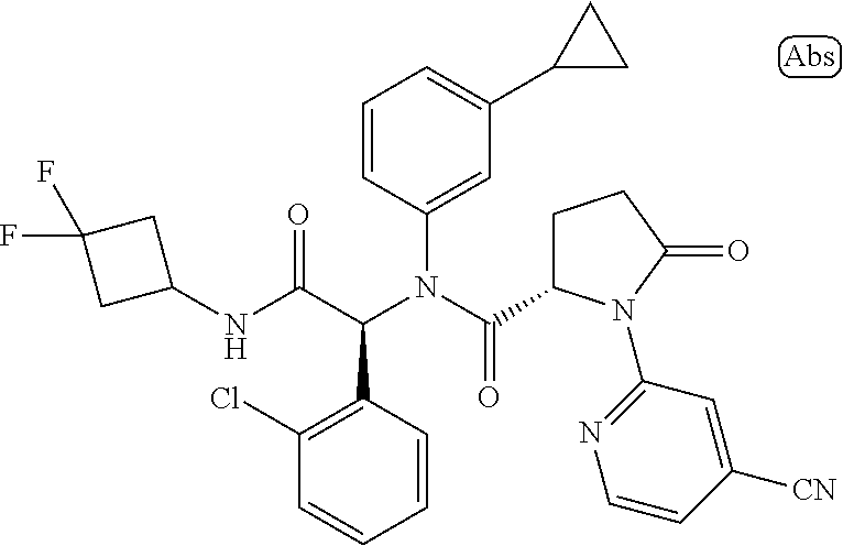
C1=CC(C(C(NC2CC(F)(F)C2)=O)N(C(=O)C2CCC(=O)N2C2=NC=CC([CN])=C2)C2=CC(C3CC3)=CC=C2)=C(Cl)C=C1
